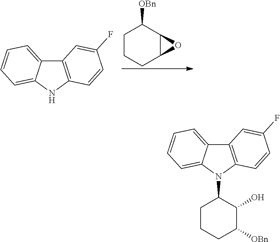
C1CCC2C(C1[OBn])O2.C12=C(NC3=CC=CC=C13)C=CC(F)=C2.C12=C(N(C3CCCC([OBn])C3O)C3=CC=CC=C13)C=CC(F)=C2
